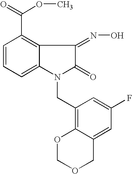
C1=CC=C2C(=C1C(=O)OC)C(=NO)C(=O)N2CC1=C2C(=CC(F)=C1)COCO2
